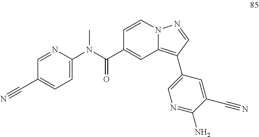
C1=CN2C(=C(C3=CN=C(N)C(C#N)=C3)C=N2)C=C1C(N(C1=CC=C(C#N)C=N1)C)=O
